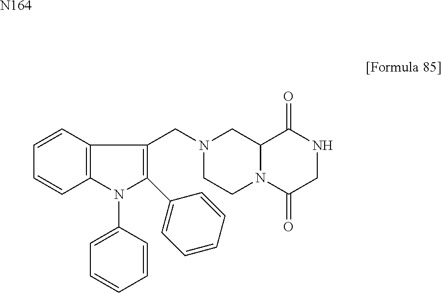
C1=CC2=C(C=C1)N(C1=CC=CC=C1)C(C1=CC=CC=C1)=C2CN1CCN2C(C1)C(=O)NCC2=O.[N164]
